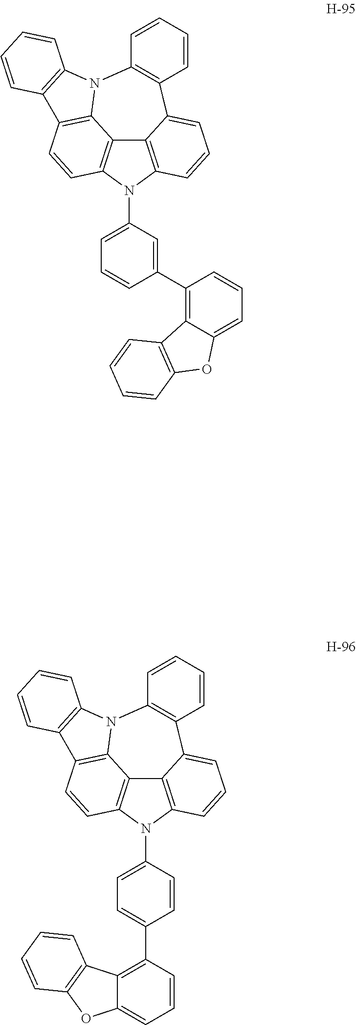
C12=C3N(C4=CC=C(C5=C6C(=CC=C5)OC5=C6C=CC=C5)C=C4)C4=C1C1=C(C=C4)C4=C(N1C1=C(C2=CC=C3)C=CC=C1)C=CC=C4.C12=C3N(C4=CC=CC(C5=C6C(=CC=C5)OC5=C6C=CC=C5)=C4)C4=C1C1=C(C=C4)C4=C(N1C1=C(C2=CC=C3)C=CC=C1)C=CC=C4
